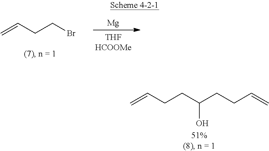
C=CCCC(CCC=C)O.C=CCCBr.[Mg]
